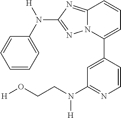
C1=CC=C(N([H])C2=NN3C(=N2)C=CC=C3C2=CC(N([H])CCO[H])=NC=C2)C=C1
